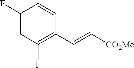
C1(F)=CC(F)=C(C=C[CO2Me])C=C1
